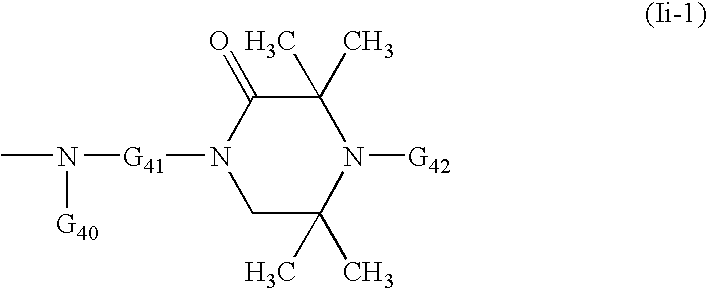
CN([G40])[G41]N1CC(C)(C)N([G42])C(C)(C)C1=O
